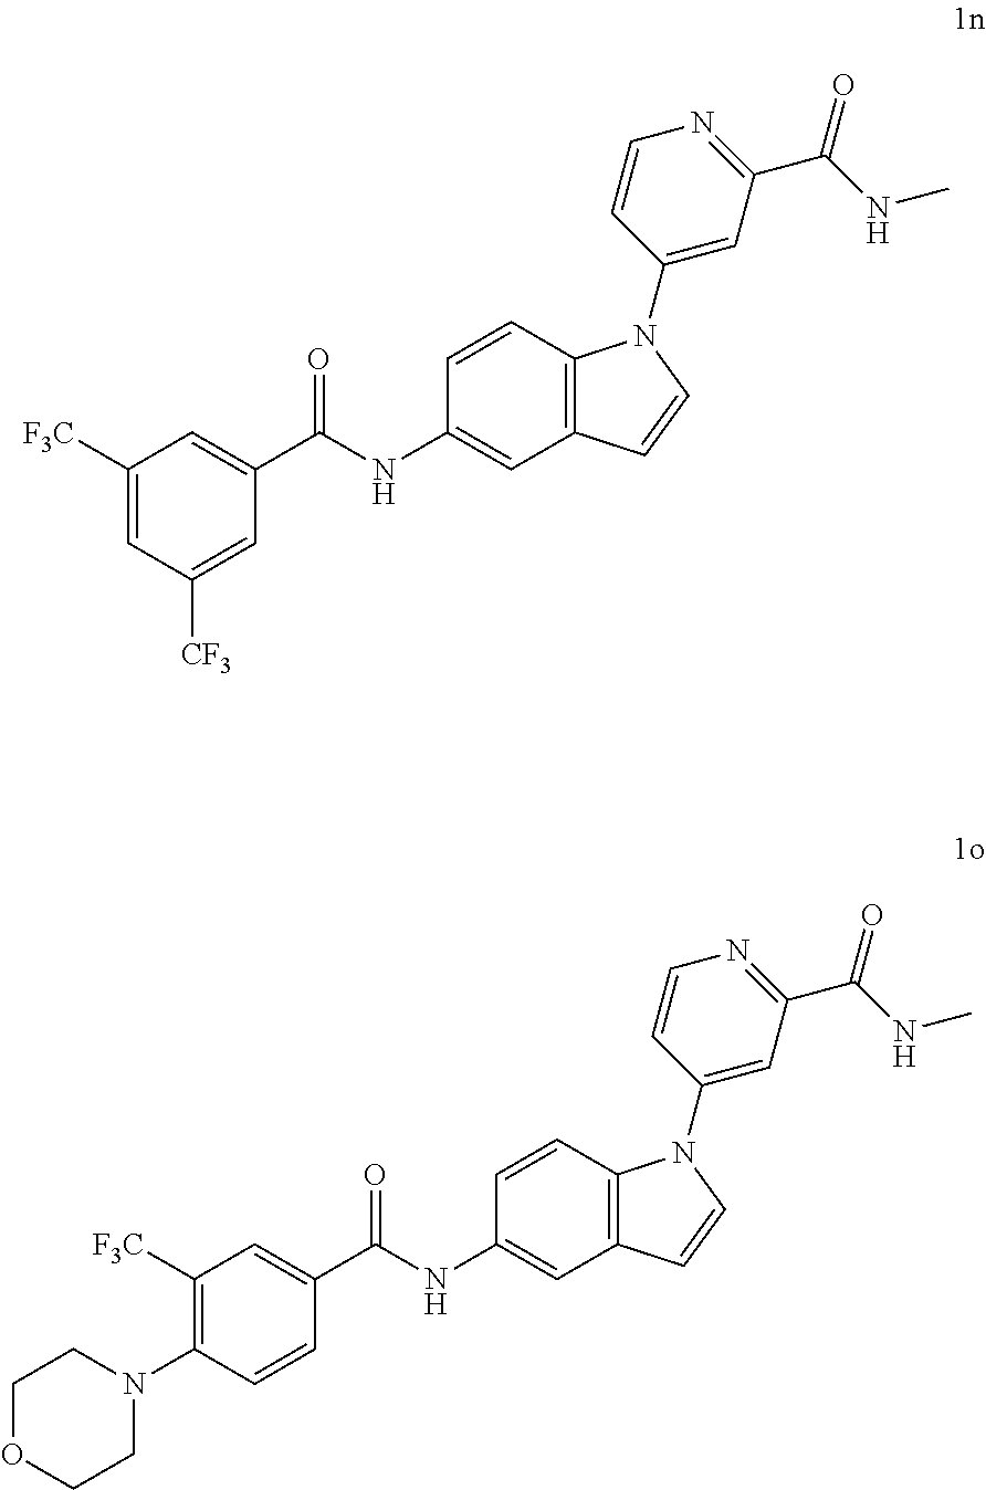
C1([F3C])=CC([CF3])=CC(C(=O)NC2=CC3=C(C=C2)N(C2=CC(C(=O)NC)=NC=C2)C=C3)=C1.C1([F3C])=C(N2CCOCC2)C=CC(C(=O)NC2=CC3=C(C=C2)N(C2=CC(C(=O)NC)=NC=C2)C=C3)=C1
